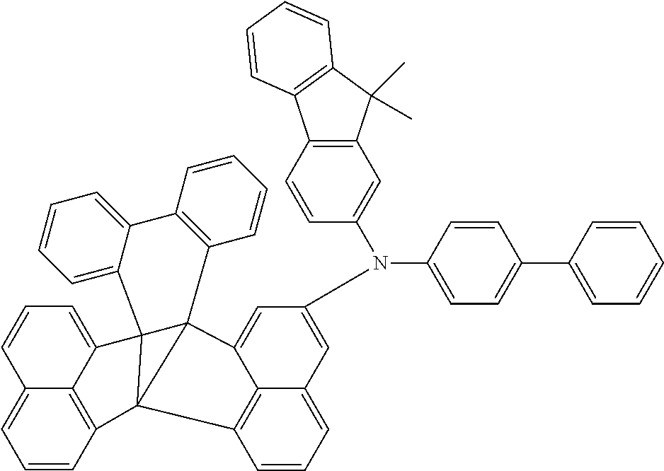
C1=CC2=C3C(=C1)C=CC=C3C13C4=CC=CC=C4C4=C(C=CC=C4)C14C1=CC(N(C5=CC6=C(C=C5)C5=C(C6(C)C)C=CC=C5)C5=CC=C(C6=CC=CC=C6)C=C5)=CC5=CC=CC(=C51)C234
